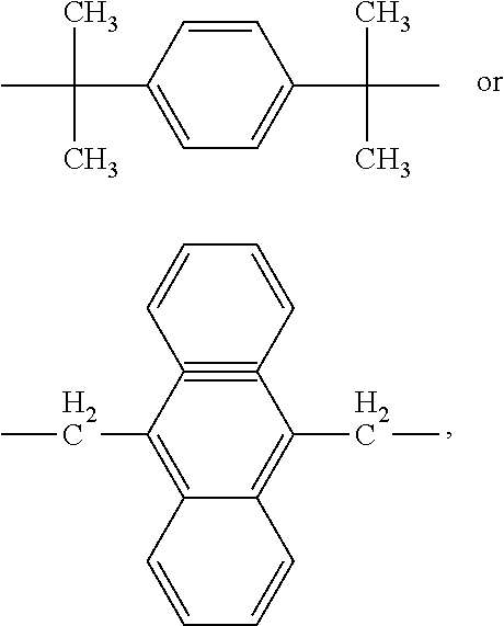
C12#C(C=CC=C1)C(CC)=C1C(=C2CC)C=CC=C1.C1=CC(C(C)(C)C)=CC=C1C(C)(C)C
